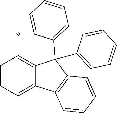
C1(*)=C2C(=CC=C1)C1=C(C2(C2=CC=CC=C2)C2=CC=CC=C2)C=CC=C1
